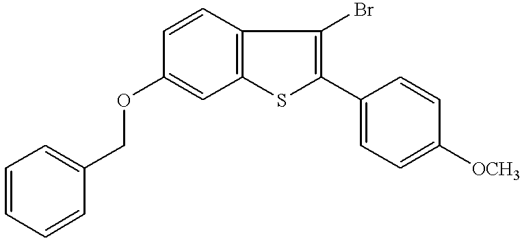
C1=CC2=C(C=C1OCC1=CC=CC=C1)SC(C1=CC=C([OCH3])C=C1)=C2Br
